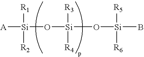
[A][Si](O[Si](O[Si](B)([R5])[R6])([R3])[R4])([R1])[R2]
